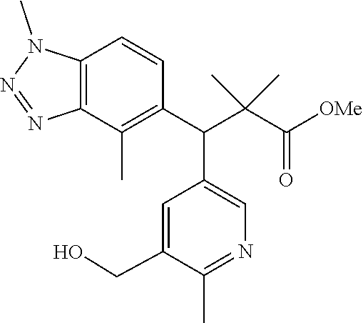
C12=C(C(C)=C(C(C(C([OMe])=O)(C)C)C3=CN=C(C)C(CO)=C3)C=C1)N=NN2C
